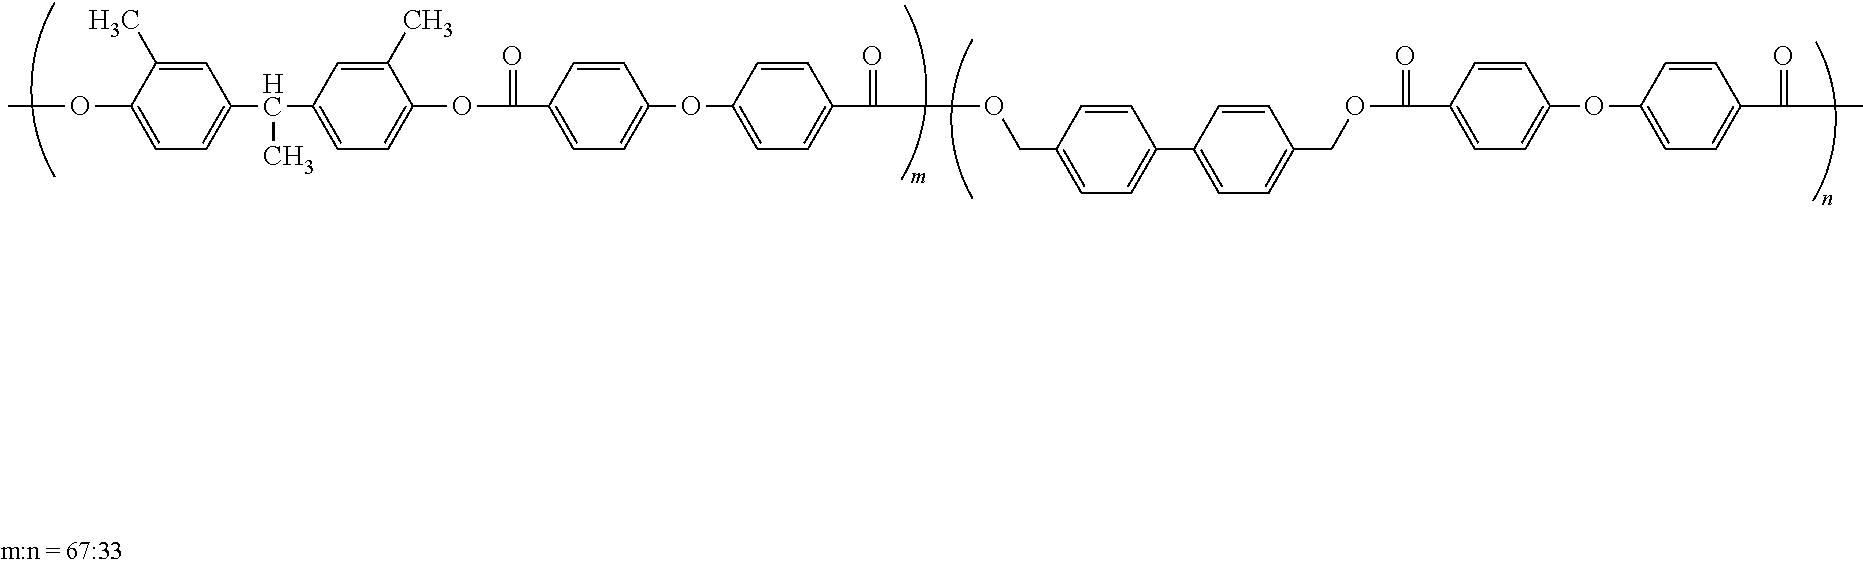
C1=C(C)C(OC)=CC=C1C(C1=CC=C(OC(C2=CC=C(OC3=CC=C(C(=O)OCC4=CC=C(C5=CC=C(COC(C6=CC=C(OC7=CC=C(C(=O)C)C=C7)C=C6)=O)C=C5)C=C4)C=C3)C=C2)=O)C(C)=C1)C
